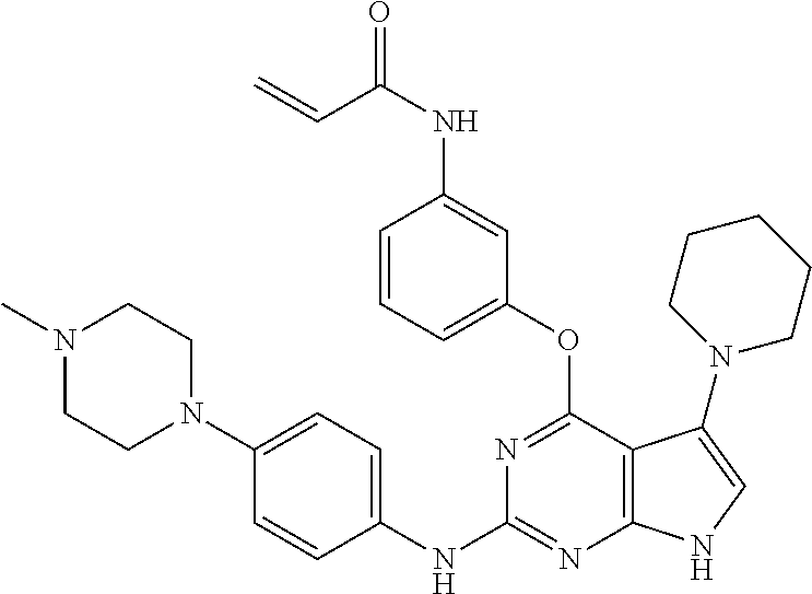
C1(NC2=NC3=C(C(OC4=CC=CC(NC(C=C)=O)=C4)=N2)C(N2CCCCC2)=CN3)=CC=C(N2CCN(C)CC2)C=C1
